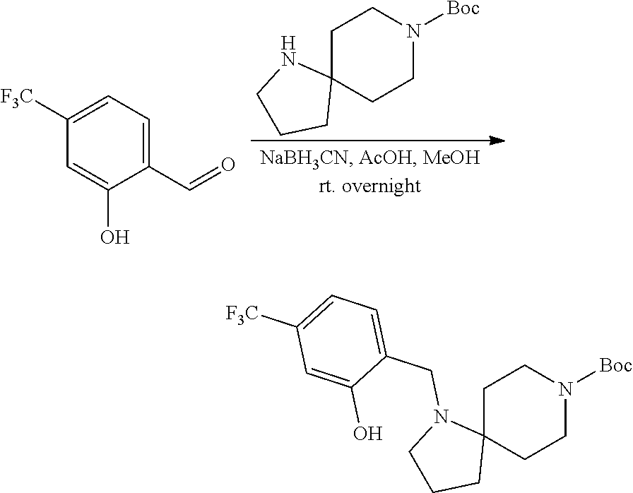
C1C2(CCN([Boc])C1)NCCC2.C1([F3C])=CC=C(C=O)C(O)=C1.C1C2(CCN([Boc])C1)N(CC1=CC=C([F3C])C=C1O)CCC2
